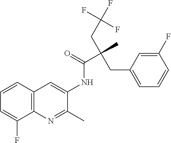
C12=C(C=CC=C1F)C=C(NC(C(C)(CC(F)(F)F)CC1=CC=CC(F)=C1)=O)C(C)=N2
